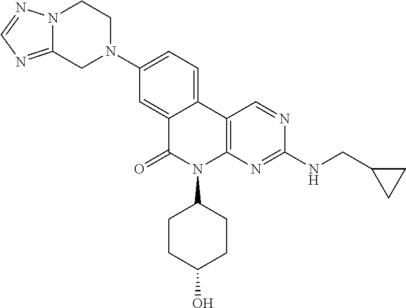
N1(C2=CC=C3C(=C2)C(=O)N(C2CCC(O)CC2)C2=C3C=NC(NCC3CC3)=N2)CCN2C(=NC=N2)C1
